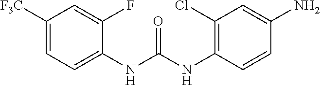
NC1=CC(Cl)=C(NC(NC2=CC=C([F3C])C=C2F)=O)C=C1
